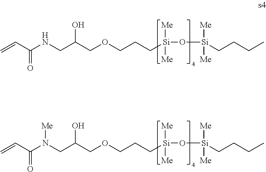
C=CC(NCC(COCCC[Si](O[Si](CCCC)([Me])[Me])([Me])[Me])O)=O.C=CC(N(CC(COCCC[Si](O[Si](CCCC)([Me])[Me])([Me])[Me])O)[Me])=O
